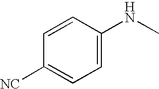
C1([NC])=CC=C(NC)C=C1
